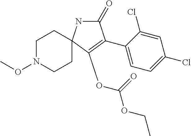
C1CN(OC)CCC12NC(=O)C(C1=CC=C(Cl)C=C1Cl)=C2OC(=O)OCC
